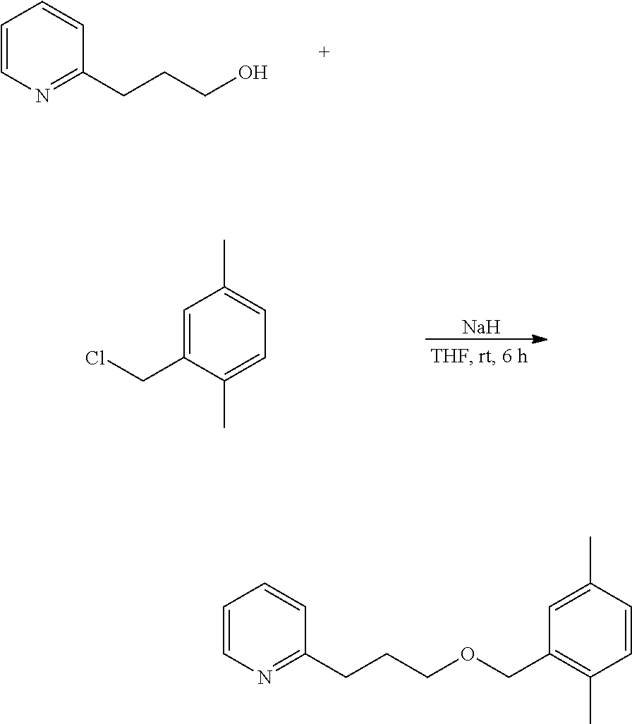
C1=CN=C(CCCO)C=C1.[Na].C1=C(CCl)C(C)=CC=C1C.C1=CN=C(CCCOCC2=C(C)C=CC(C)=C2)C=C1
